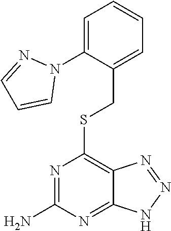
S(C1=C2C(=NC(N)=N1)NN=N2)CC1=CC=CC=C1N1N=CC=C1
